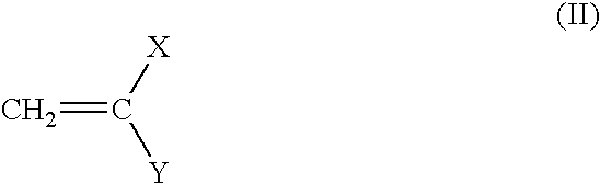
C=C([X])[Y]
